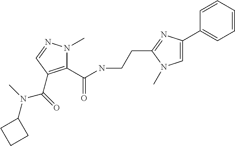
C1=CC=CC(C2=CN(C)C(CCNC(=O)C3=C(C(=O)N(C)C4CCC4)C=NN3C)=N2)=C1
